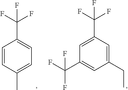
C1=CC(C)=CC=C1C(F)(F)F.C1(CC)=CC(C(F)(F)F)=CC(C(F)(F)F)=C1
